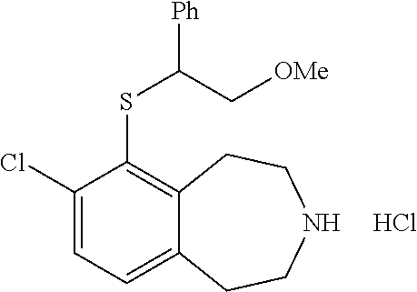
C1(Cl)=CC=C2C(=C1SC(C[OMe])[Ph])CCNCC2.Cl
